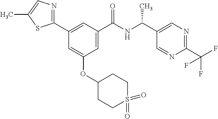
C1(OC2=CC(C3=NC=C(C)S3)=CC(C(NC(C3=CN=C(C(F)(F)F)N=C3)C)=O)=C2)CCS(=O)(=O)CC1
